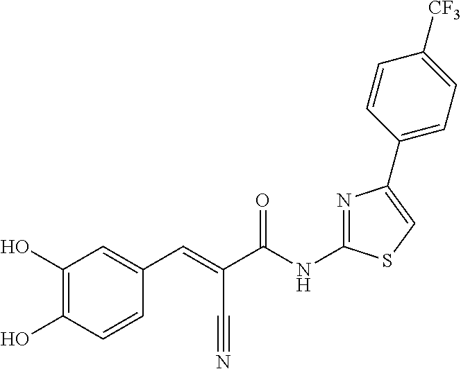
C(C(NC1=NC(C2=CC=C([CF3])C=C2)=CS1)=O)(C#N)=CC1=CC(O)=C(O)C=C1
